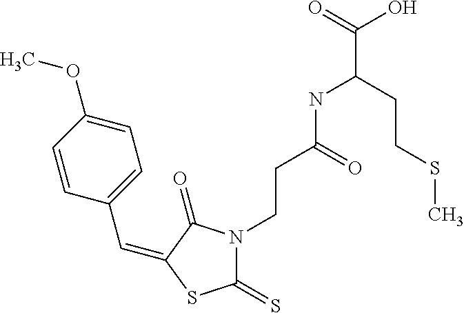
C(C1=CC=C(OC)C=C1)=C1C(=O)N(CCC(NC(CCSC)C(=O)O)=O)C(=S)S1
